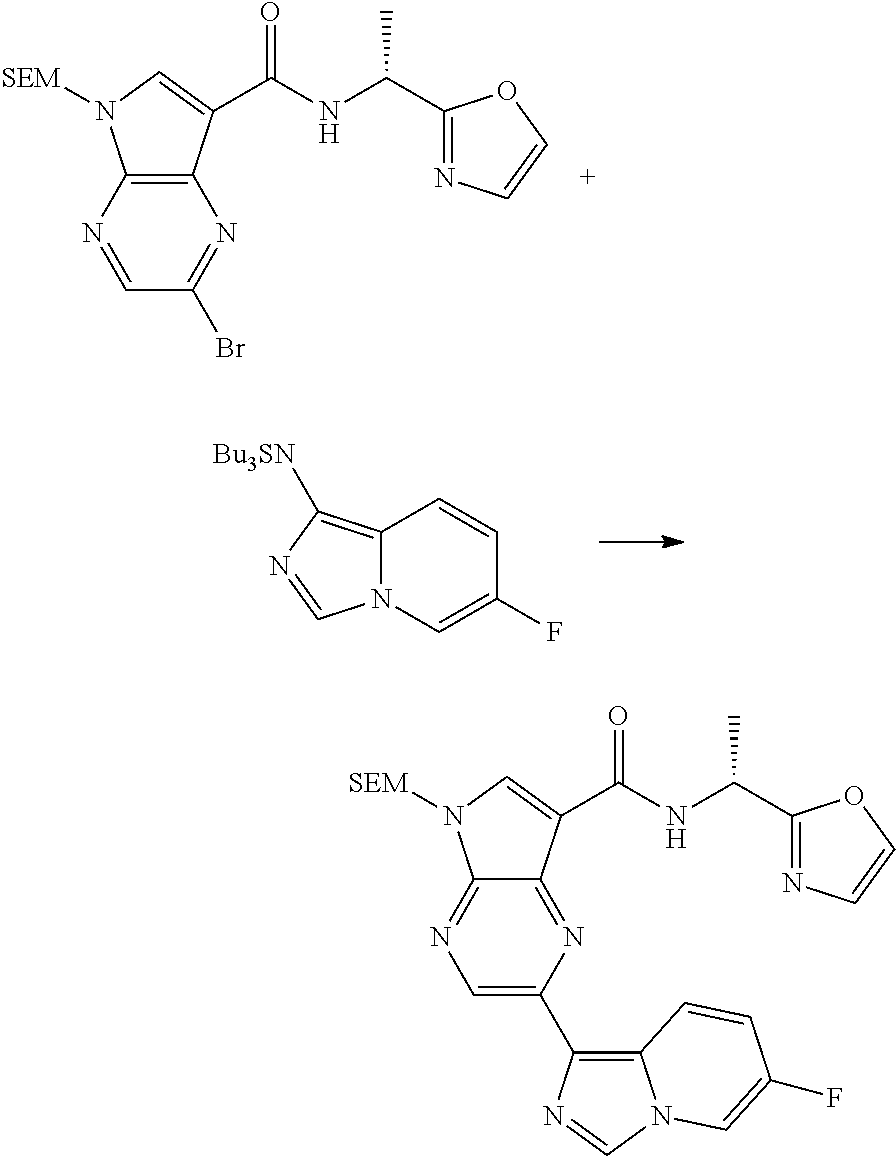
C12=C(N=CC(Br)=N1)N([SEM])C=C2C(=O)NC(C)C1=NC=CO1.C12=C([Bu3SN])N=CN1C=C(F)C=C2.C12=NC(C3=C4N(C=N3)C=C(F)C=C4)=CN=C1N([SEM])C=C2C(=O)NC(C)C1=NC=CO1
